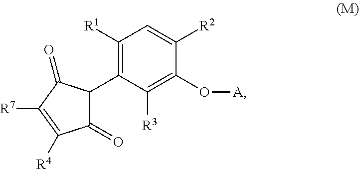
C1([R1])=C(C2C(=O)C([R4])=C([R7])C2=O)C([R3])=C(O[A])C([R2])=C1
